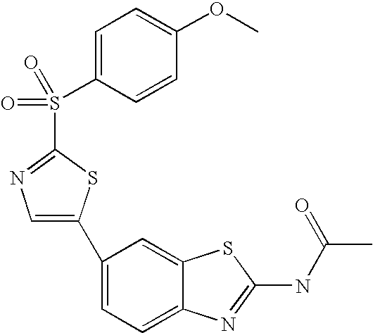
C1=C(C2=CN=C(S(=O)(=O)C3=CC=C(OC)C=C3)S2)C=C2C(=C1)N=C(NC(C)=O)S2
